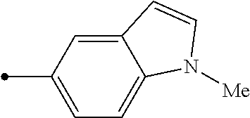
C12=CC(C)=CC=C1N([Me])C=C2
